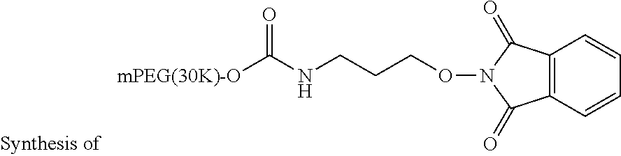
[mPEG(30K)-O]C(NCCCON1C(=O)C2=C(C=CC=C2)C1=O)=O
